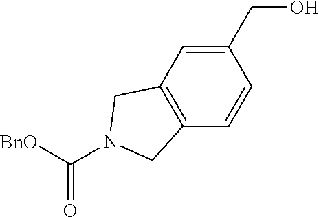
C1(CO)=CC2=C(C=C1)CN(C([BnO])=O)C2
